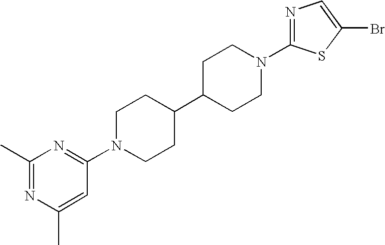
C1(C)=NC(C)=CC(N2CCC(C3CCN(C4=NC=C(Br)S4)CC3)CC2)=N1
